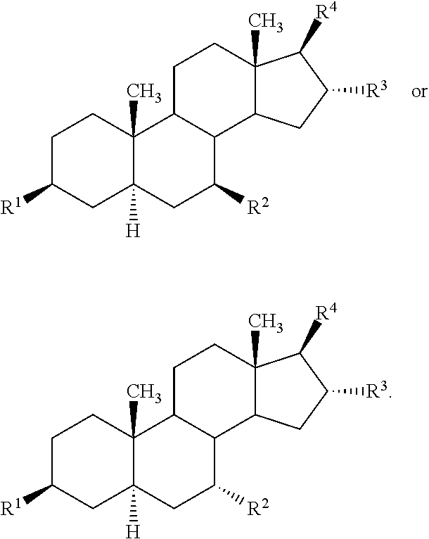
C1C([R1])CC2([H])C(C)(C1)C1C(C([R2])C2)C2C(C)(CC1)C([R4])C([R3])C2.C1C([R1])CC2([H])C(C)(C1)C1C(C([R2])C2)C2C(C)(CC1)C([R4])C([R3])C2
